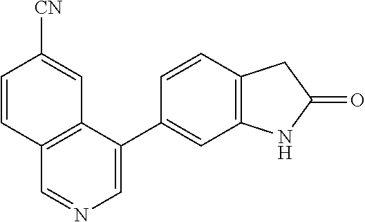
C1(C2=CC3=C(C=C2)CC(=O)N3)=CN=CC2=C1C=C([CN])C=C2
